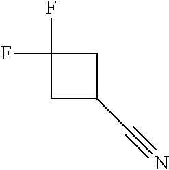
C1(F)(F)CC(C#N)C1
